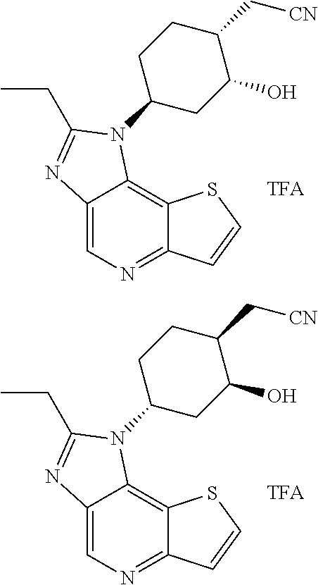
C1C(N2C3=C4C(=NC=C3N=C2CC)C=CS4)CC(O)C(C[CN])C1.C1C(N2C3=C4C(=NC=C3N=C2CC)C=CS4)CC(O)C(C[CN])C1
